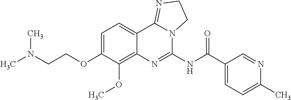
CN(CCOC1=CC=C2C(=C1OC)N=C(NC(C1=CC=C(C)N=C1)=O)N1C2=NCC1)C
